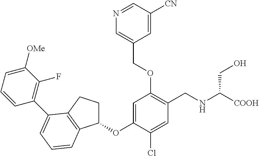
C1=C(OC2CCC3=C2C=CC=C3C2=C(F)C([OMe])=CC=C2)C(Cl)=CC(CNC([COOH])CO)=C1OCC1=CN=CC([CN])=C1
